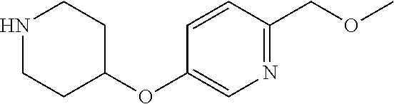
N1CCC(OC2=CN=C(COC)C=C2)CC1
